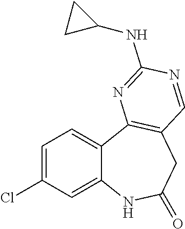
C12=CC(Cl)=CC=C1C1=C(CC(=O)N2)C=NC(NC2CC2)=N1
